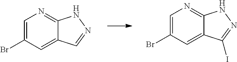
C1=C(Br)C=C2C(=N1)NN=C2I.C1=C(Br)C=C2C(=N1)NN=C2
